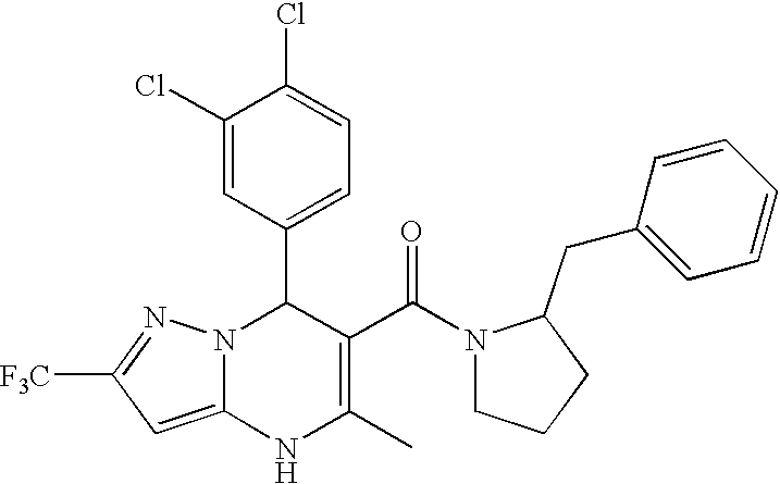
C1(Cl)=CC(C2N3C(=CC([F3C])=N3)NC(C)=C2C(N2CCCC2CC2=CC=CC=C2)=O)=CC=C1Cl
